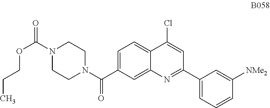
C1=C(C(N2CCN(C(=O)OCCC)CC2)=O)C=C2C(=C1)C(Cl)=CC(C1=CC=CC([NMe2])=C1)=N2
